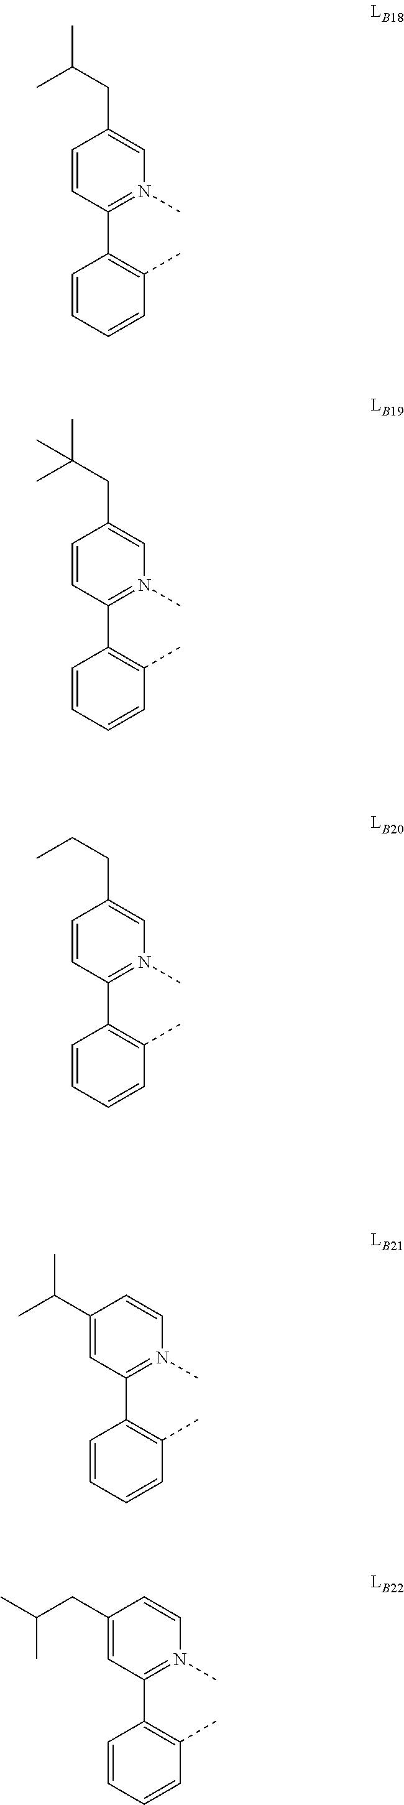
C1=CC(C2=C(C)C=CC=C2)=N(C)C=C1CC(C)C.C1=CC(C2=C(C)C=CC=C2)=N(C)C=C1CC(C)(C)C.C1=CC(C2=C(C)C=CC=C2)=N(C)C=C1CCC.C1(C(C)C)=CC(C2=C(C)C=CC=C2)=N(C)C=C1.C1(CC(C)C)=CC(C2=C(C)C=CC=C2)=N(C)C=C1
